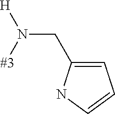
C(N([#3])[H])C1=CC=CN1
